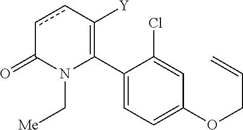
C1(C2=C([Y])ccC(=O)N2C[Me])=CC=C(OCC=C)C=C1Cl
